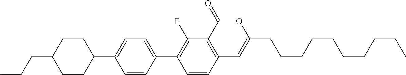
C12=C(C(=O)OC(CCCCCCCCCC)=C1)C(F)=C(C1=CC=C(C3CCC(CCC)CC3)C=C1)C=C2
